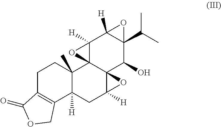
C1C2=C(C3([H])C(C)(C1)C14C5(C([H])(C3)O5)C(O)C3(C(C)C)C([H])(C1([H])O4)O3)COC2=O
